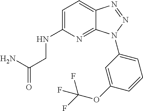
C1=C(NCC(N)=O)N=C2C(=C1)N=NN2C1=CC=CC(OC(F)(F)F)=C1
